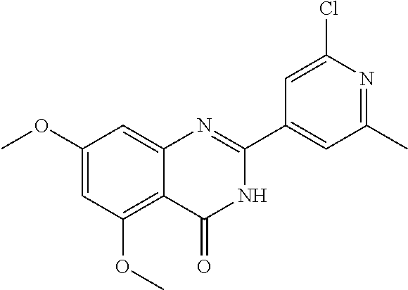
C1(OC)=CC(OC)=C2C(=C1)N=C(C1=CC(C)=NC(Cl)=C1)NC2=O
